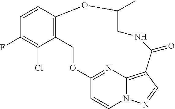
C1=CC2=C(C(Cl)=C1F)COC1=NC3=C(C=NN3C=C1)C(=O)NCC(C)O2
